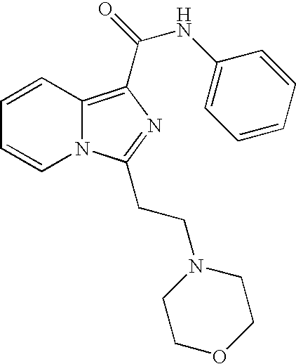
C1=CC2=C(C(=O)NC3=CC=CC=C3)N=C(CCN3CCOCC3)N2C=C1
